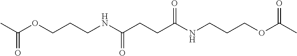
N(CCCOC(=O)C)C(CCC(NCCCOC(C)=O)=O)=O
